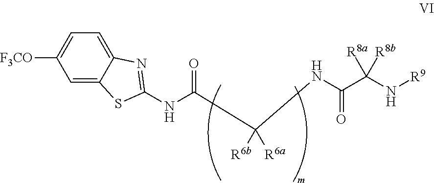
C1=C2C(=CC=C1[F3CO])N=C(NC(C(NC(C(N[R9])([R8a])[R8b])=O)([R6b])[R6a])=O)S2
